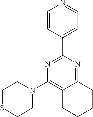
C12=NC(C3=CC=NC=C3)=NC(N3CCSCC3)=C1CCCC2
